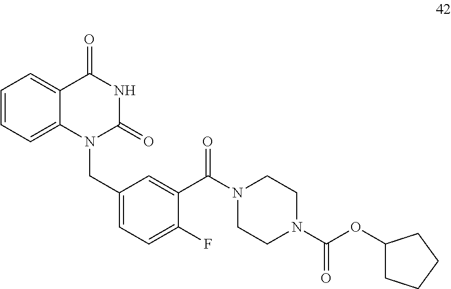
C1=CC=C2C(=C1)C(=O)NC(=O)N2CC1=CC=C(F)C(C(N2CCN(C(OC3CCCC3)=O)CC2)=O)=C1
